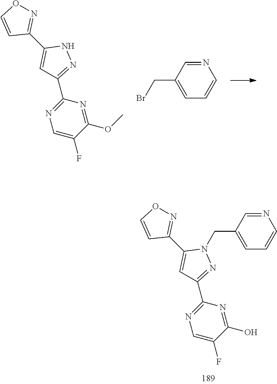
C1=C(F)C(OC)=NC(C2=NNC(C3=NOC=C3)=C2)=N1.C1(CBr)=CC=CN=C1.C1=C(F)C(O)=NC(C2=NN(CC3=CC=CN=C3)C(C3=NOC=C3)=C2)=N1
